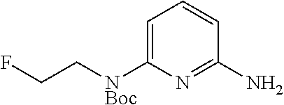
FCC[NBoc]C1=CC=CC(N)=N1
